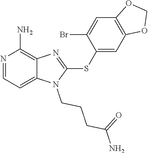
C12=CC=NC(N)=C1N=C(SC1=CC3=C(C=C1Br)OCO3)N2CCCC(N)=O
